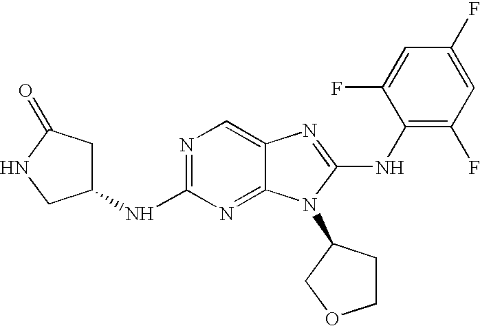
N1=C(NC2CC(=O)NC2)N=C2C(=C1)N=C(NC1=C(F)C=C(F)C=C1F)N2C1CCOC1
